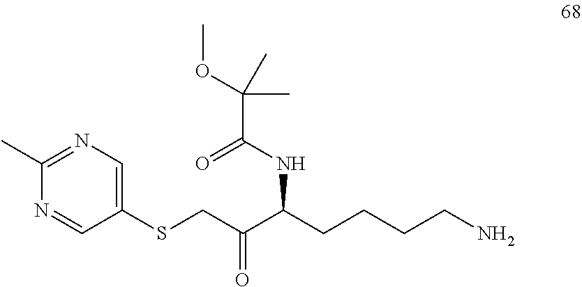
C(C(=O)C(NC(=O)C(OC)(C)C)CCCCN)SC1=CN=C(C)N=C1
